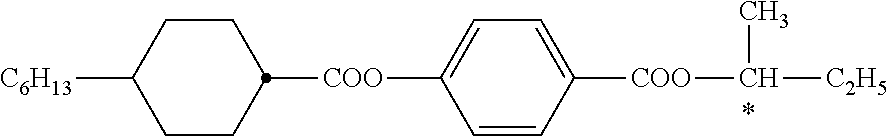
C1CC([COO]C2=CC=C([COO]C([C2H5])C)C=C2)CCC1[C6H13]
